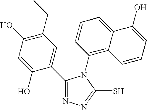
C1(C2=CC(CC)=C(O)C=C2O)=NN=C(S)N1C1=C2C(=CC=C1)C(O)=CC=C2
